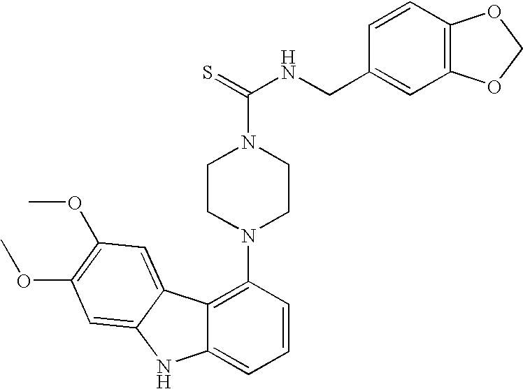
C12=C(N3CCN(C(NCC4=CC5=C(C=C4)OCO5)=S)CC3)C=CC=C1NC1=CC(OC)=C(OC)C=C21
